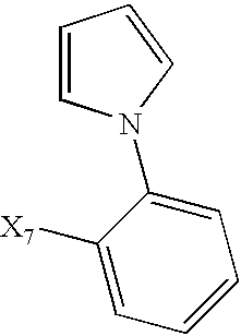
C1=C([X7])C(N2C=CC=C2)=CC=C1
